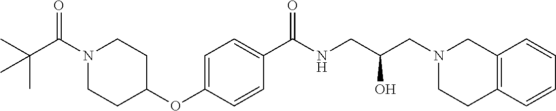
C1=C(OC2CCN(C(C(C)(C)C)=O)CC2)C=CC(C(NCC(CN2CCC3=C(C2)C=CC=C3)O)=O)=C1
